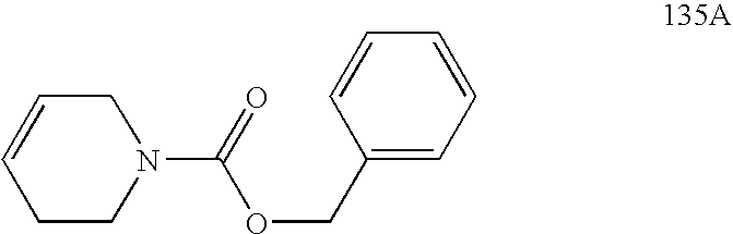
C1=CC(COC(N2CC=CCC2)=O)=CC=C1
